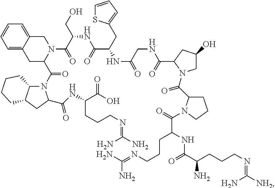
C1=C2C(=CC=C1)CN(C(C(CO)NC(C(CC1=CC=CS1)NC(=O)CNC(C1N(C(=O)C3CCCN3C(C(CCCN=C(N)N)NC(=O)C(N)CCCN=C([NH2])N)=O)CC(O)C1)=O)=O)=O)C(C(N1C3C(CC1C(NC(C(O)=O)CCCN=C(N)N)=O)CCCC3)=O)C2
